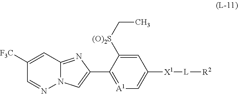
C1([F3C])=CC2=NC(C3=[A1]C=C([X1][L][R2])C=C3[(O)2S]CC)=CN2N=C1
